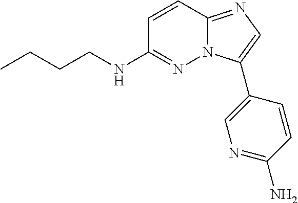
C1=CC2=NC=C(C3=CN=C(N)C=C3)N2N=C1NCCCC
